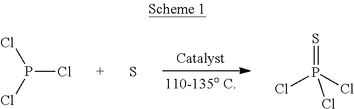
P(Cl)(Cl)Cl.P(Cl)(=S)(Cl)Cl.S
